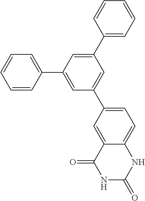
C1(C2=CC(C3=CC=CC=C3)=CC(C3=CC=C4C(=C3)C(=O)NC(=O)N4)=C2)=CC=CC=C1
